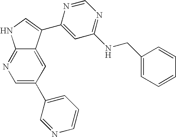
C1(C2=CNC3=NC=C(C4=CC=CN=C4)C=C32)=CC(NCC2=CC=CC=C2)=NC=N1
